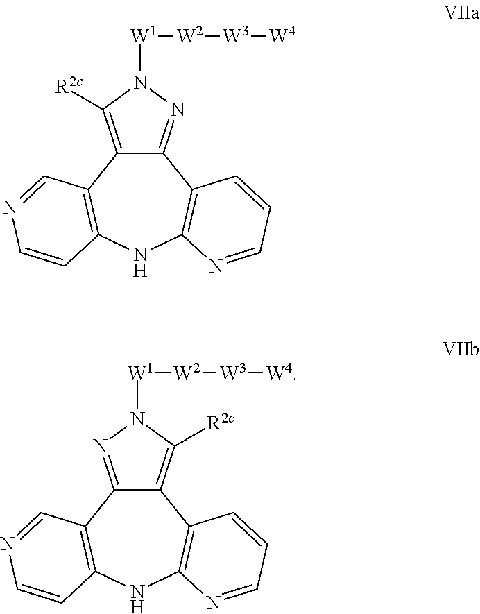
C12=NN([W1][W2][W3][W4])C([R2c])=C1C1=C(NC3=C2C=CC=N3)C=CN=C1.C12=C([R2c])N([W1][W2][W3][W4])N=C1C1=C(NC3=C2C=CC=N3)C=CN=C1
